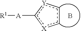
[R1][A]c1[X]cc[Y]1.B
